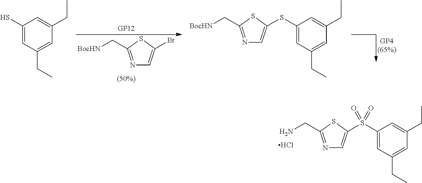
N1=C(C[BocHN])SC(Br)=C1.C1(S)=CC(CC)=CC(CC)=C1.N1=C(C[BocHN])SC(SC2=CC(CC)=CC(CC)=C2)=C1.N1=C(CN)SC(S(C2=CC(CC)=CC(CC)=C2)(=O)=O)=C1.Cl
